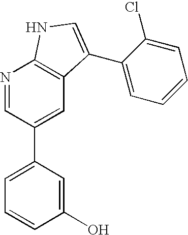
N1=CC(C2=CC=CC(O)=C2)=CC2=C1NC=C2C1=CC=CC=C1Cl
